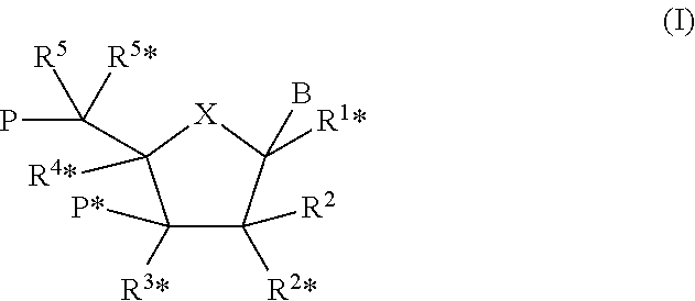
C1([R3*])([P*])C([R2*])([R2])C([R1*])(B)[X]C1(C(P)([R5])[R5*])[R4*]
